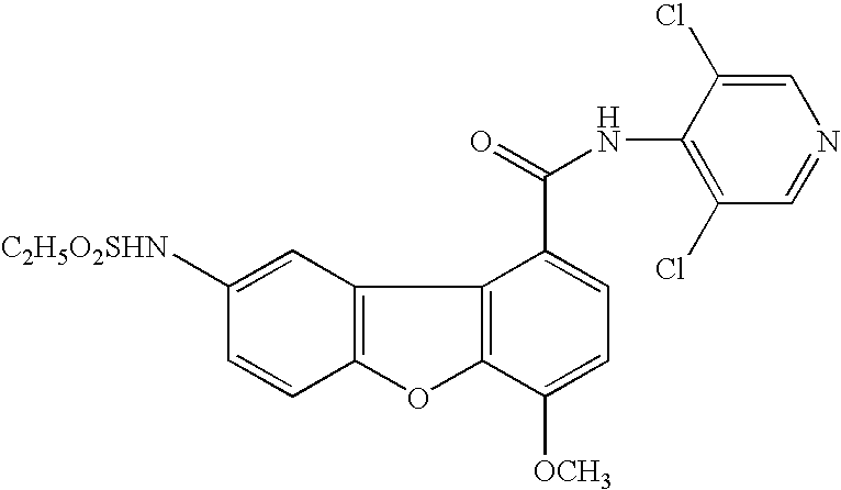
C12=C(C=C([C2H5O2SHN])C=C1)C1=C(O2)C([OCH3])=CC=C1C(=O)NC1=C(Cl)C=NC=C1Cl
